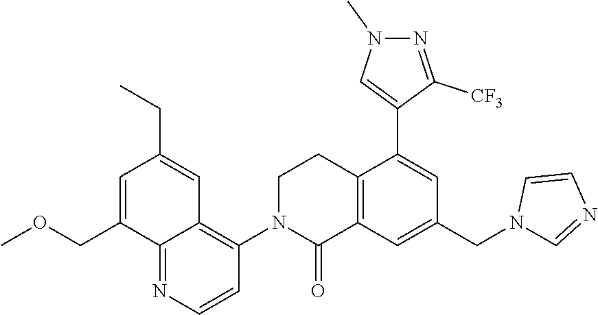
C1CN(C2=C3C(=NC=C2)C(COC)=CC(CC)=C3)C(=O)C2=C1C(C1=CN(C)N=C1[CF3])=CC(CN1C=NC=C1)=C2
